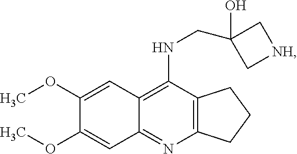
C12=C(N=C3C(=C1NCC1(O)C[NH]C1)C=C(OC)C(OC)=C3)CCC2
